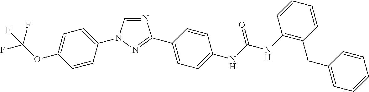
C1=C(OC(F)(F)F)C=CC(N2C=NC(C3=CC=C(NC(NC4=C(CC5=CC=CC=C5)C=CC=C4)=O)C=C3)=N2)=C1
